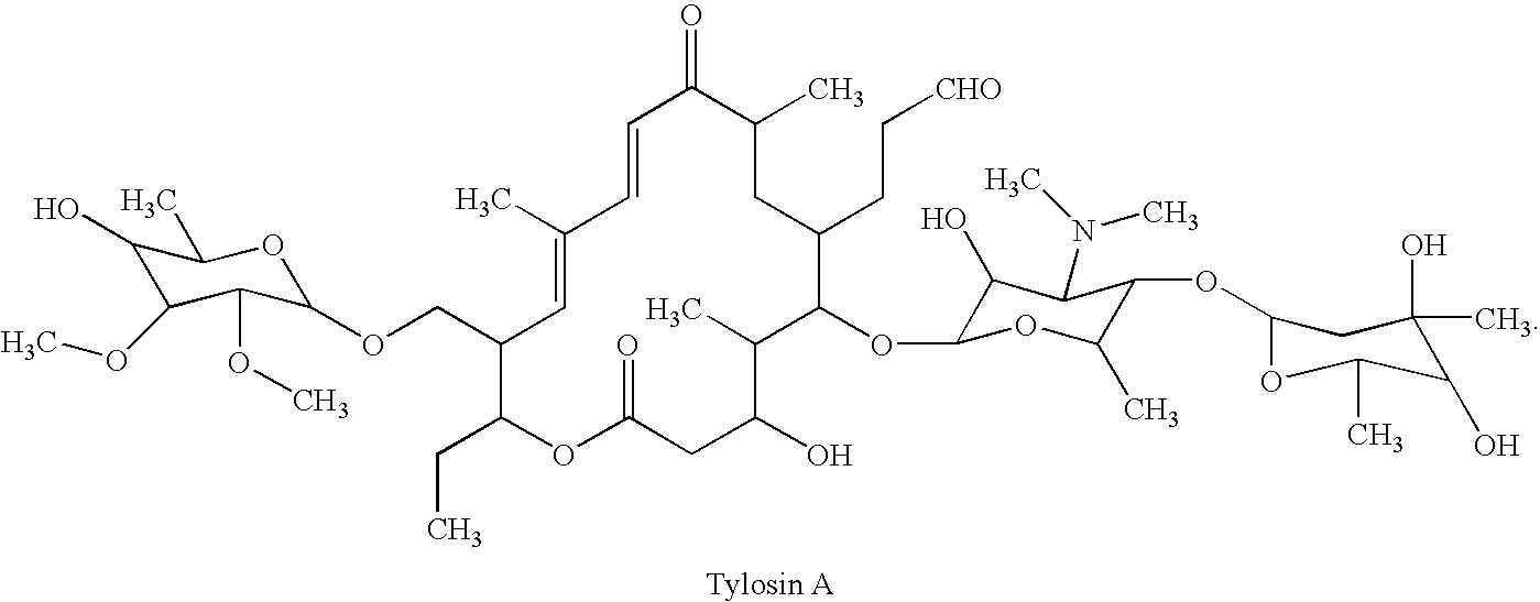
[CHO]CCC1C(OC2C(O)C(N(C)C)C(OC3OC(C)C(O)C(O)(C)C3)C(C)O2)C(C)C(O)CC(=O)OC(CC)C(COC2C(OC)C(OC)C(O)C(C)O2)C=C(C)C=CC(=O)C(C)C1
